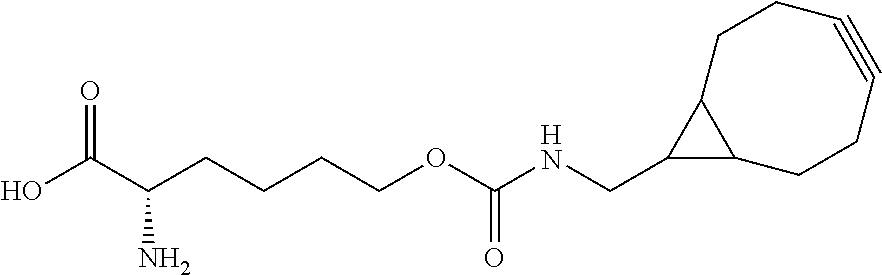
OC(C(CCCCOC(NCC1C2C1CCC#CCC2)=O)N)=O
